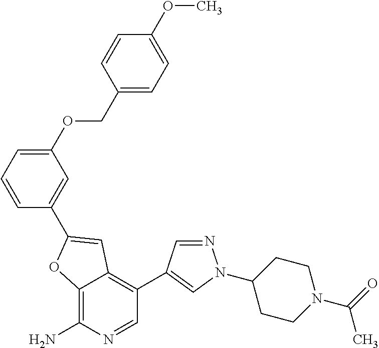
C12=C(N)N=CC(C3=CN(C4CCN(C(=O)C)CC4)N=C3)=C1C=C(C1=CC(OCC3=CC=C(OC)C=C3)=CC=C1)O2
